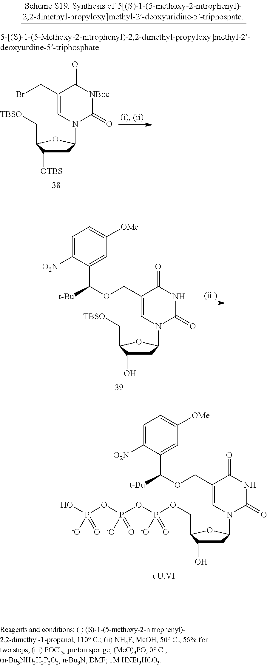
C1C(O)C(COP(OP(OP(O)([-O])=O)([-O])=O)([-O])=O)OC1N1C(=O)NC(=O)C(COC([t-Bu])C2=CC([OMe])=CC=C2[O2N])=C1.C1C(O)C(C[TBSO])OC1N1C(=O)NC(=O)C(COC([t-Bu])C2=CC([OMe])=CC=C2[O2N])=C1.C1C([OTBS])C(C[TBSO])OC1N1C(=O)[NBoc]C(=O)C(CBr)=C1
